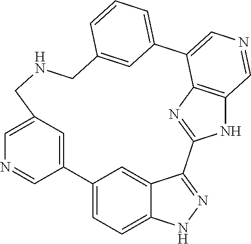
C12=CC=C3C(=C1)C(=NN3)C1=NC3=C(N1)C=NC=C3C1=CC=CC(=C1)CNCC1=CN=CC2=C1
